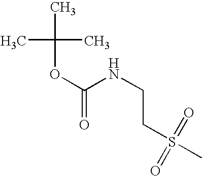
O(C(NCCS(=O)(=O)C)=O)C(C)(C)C
